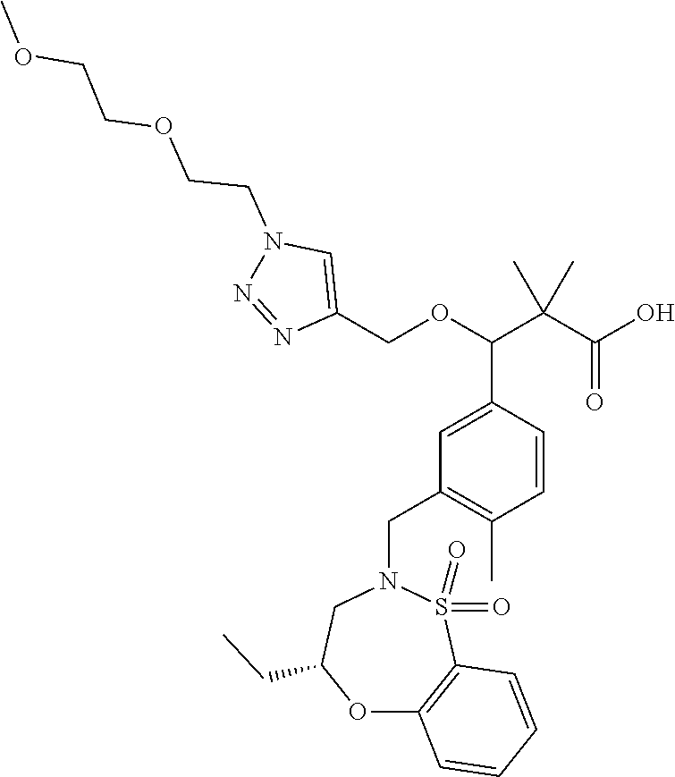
C1(COC(C(C(O)=O)(C)C)C2=CC(CN3CC(CC)OC4=C(S3(=O)=O)C=CC=C4)=C(C)C=C2)=CN(CCOCCOC)N=N1
